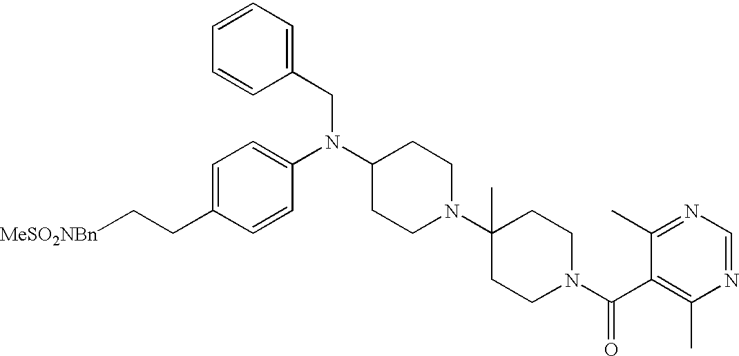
C1=CC(CN(C2CCN(C3(C)CCN(C(C4=C(C)N=CN=C4C)=O)CC3)CC2)C2=CC=C(CC[MeSO2NBn])C=C2)=CC=C1
